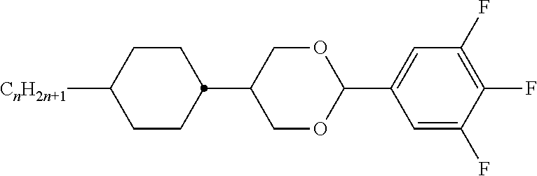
C1([CnH2n+1])CCC(C2COC(C3=CC(F)=C(F)C(F)=C3)OC2)CC1
